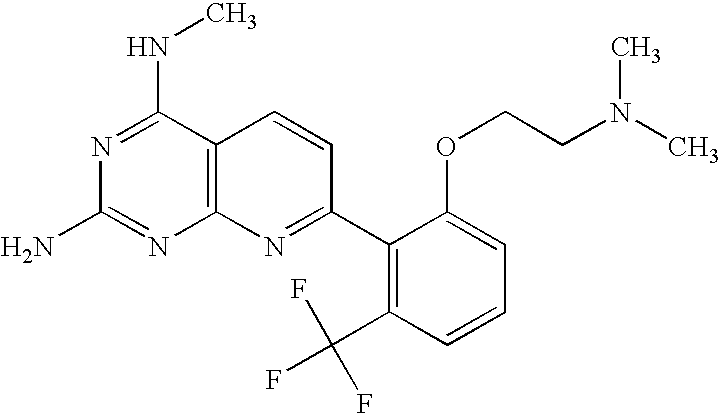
N1=C(NC)C2=C(N=C1N)N=C(C1=C(C(F)(F)F)C=CC=C1OCCN(C)C)C=C2
